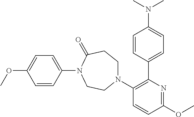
O(C1=CC=C(N2C(=O)CCN(C3=C(C4=CC=C(N(C)C)C=C4)N=C(OC)C=C3)CC2)C=C1)C
